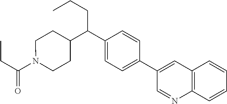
C(=O)(CC)N1CCC(C(C2=CC=C(C3=CC4=C(N=C3)C=CC=C4)C=C2)CCC)CC1
